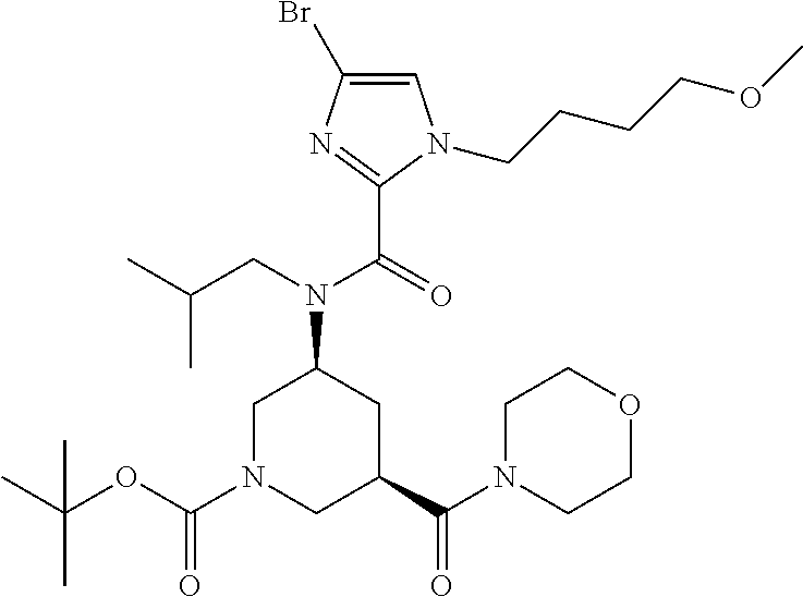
C1=C(Br)N=C(C(=O)N(CC(C)C)C2CN(C(OC(C)(C)C)=O)CC(C(N3CCOCC3)=O)C2)N1CCCCOC
